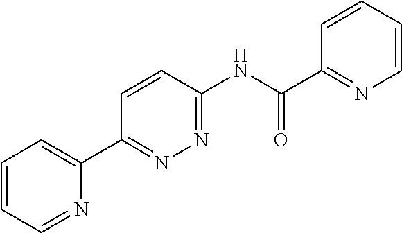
C1=CC=NC(C2=NN=C(NC(=O)C3=NC=CC=C3)C=C2)=C1
